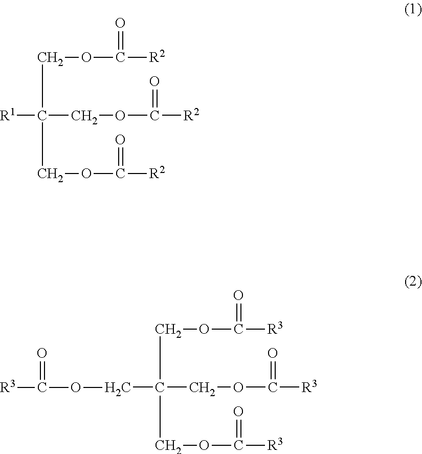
[R1]C(COC([R2])=O)(COC([R2])=O)COC([R2])=O.C(C(COC([R3])=O)(COC([R3])=O)COC([R3])=O)OC([R3])=O
